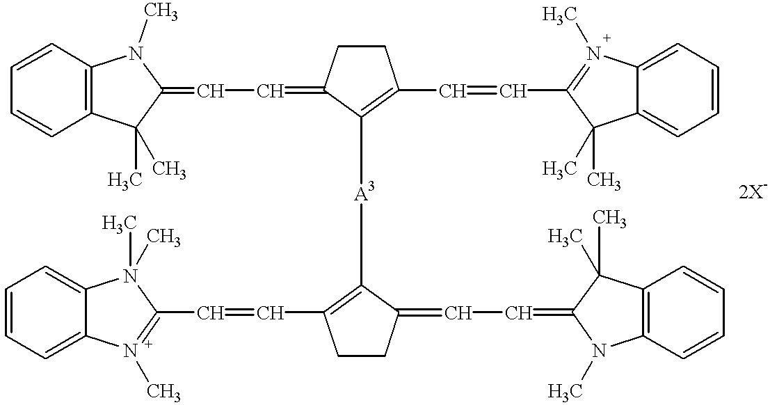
C12=C(C=CC=C1)N(C)C(=CC=C1CCC(C=CC3=N(C)C4=CC=CC=C4C3(C)C)=C1[A3]C1=C(C=CC3=N(C)C4=CC=CC=C4N3(C)C)CCC1=CC=C1N(C)C3=C(C=CC=C3)C1(C)C)C2(C)C
